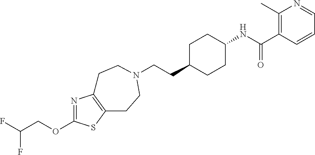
C(CC1CCC(NC(C2=C(C)N=CC=C2)=O)CC1)N1CCC2=C(N=C(OCC(F)F)S2)CC1
